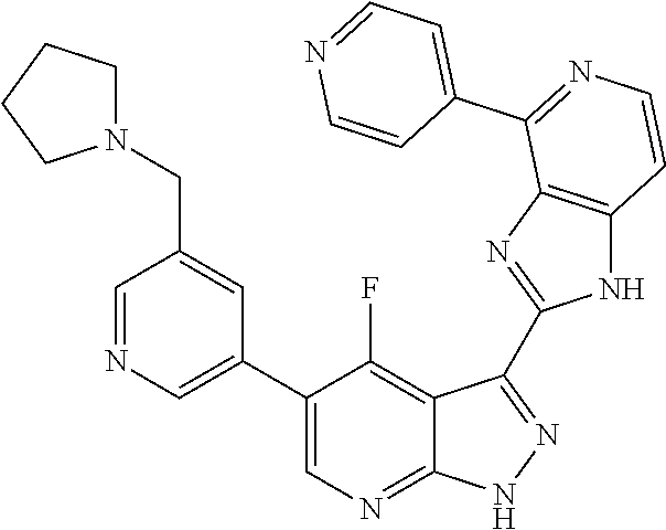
C1=NC=C(C2=CN=C3C(=C2F)C(C2=NC4=C(N2)C=CN=C4C2=CC=NC=C2)=N[N H]3)C=C1CN1CCCC1
